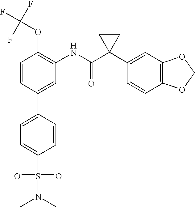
C1(NC(C2(C3=CC4=C(C=C3)OCO4)CC2)=O)=C(OC(F)(F)F)C=CC(C2=CC=C(S(N(C)C)(=O)=O)C=C2)=C1
